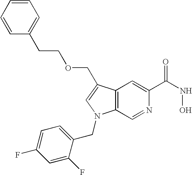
C12=C(C(COCCC3=CC=CC=C3)=CN1CC1=CC=C(F)C=C1F)C=C(C(NO)=O)N=C2
